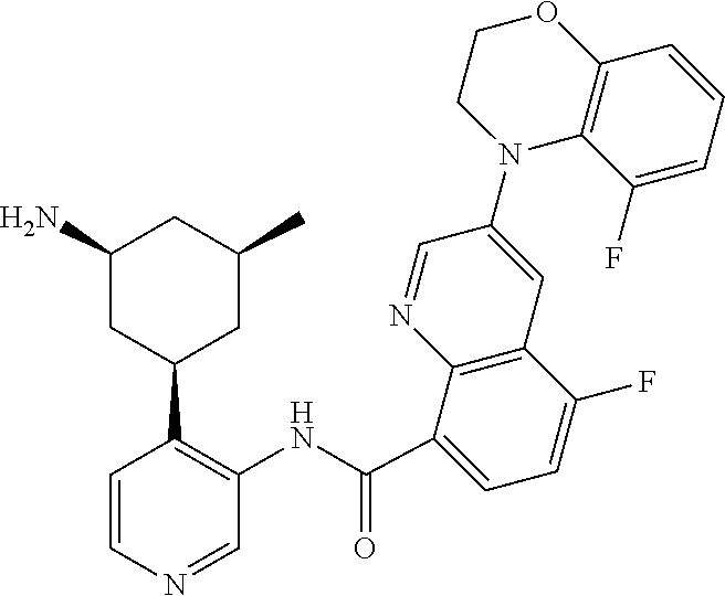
C1(N)CC(C2=C(NC(C3=CC=C(F)C4=C3N=CC(N3C5=C(OCC3)C=CC=C5F)=C4)=O)C=NC=C2)CC(C)C1
